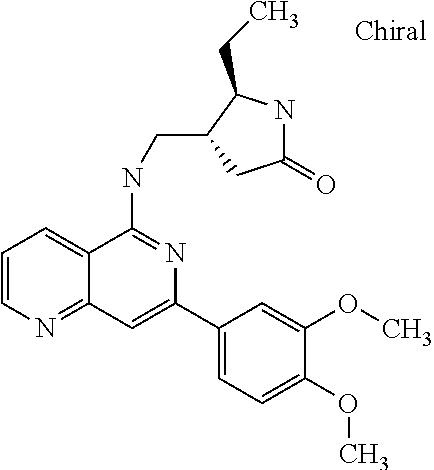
N(C1=NC(C2=CC=C(OC)C(OC)=C2)=CC2=NC=CC=C12)CC1CC(=O)NC1CC
